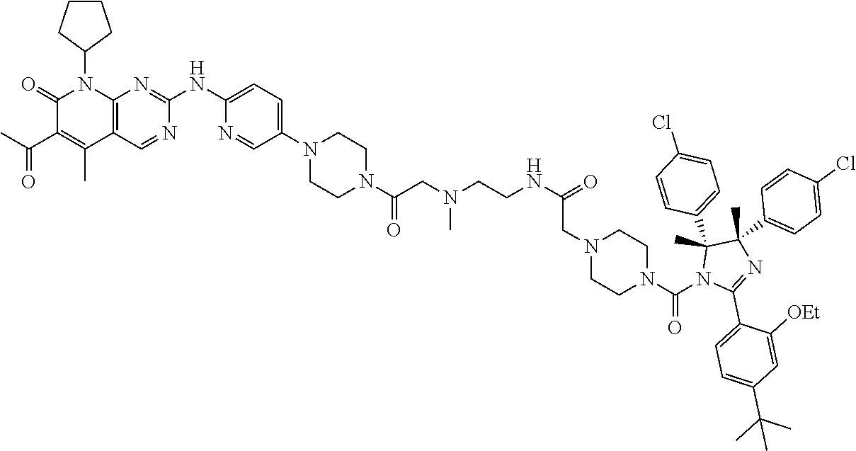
C1(=O)C(C(C)=O)=C(C)C2=C(N1C1CCCC1)N=C(NC1=CC=C(N3CCN(C(CN(CCNC(=O)CN4CCN(C(N5C(C6=CC=C(C(C)(C)C)C=C6[OEt])=NC(C6=CC=C(Cl)C=C6)(C)C5(C5=CC=C(Cl)C=C5)C)=O)CC4)C)=O)CC3)C=N1)N=C2
